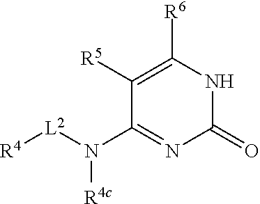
C1([R5])=C([R6])NC(=O)N=C1N([R4c])[L2][R4]
